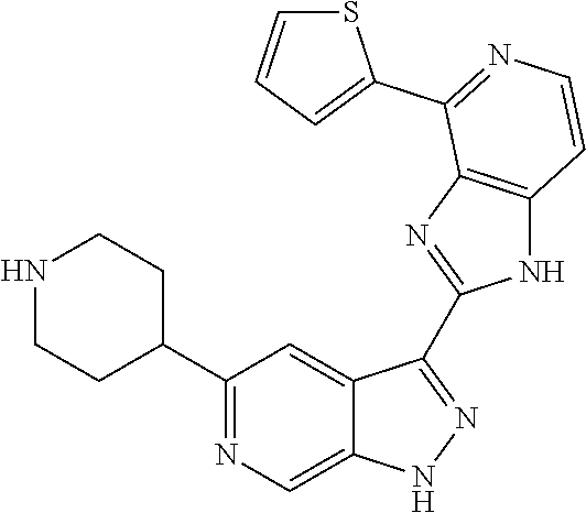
C1(C2=NC=C3C(=C2)C(C2=NC4=C(N2)C=CN=C4C2=CC=CS2)=NN3)CCNCC1
